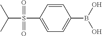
C1=CC(S(=O)(=O)C(C)C)=CC=C1B(O)O
